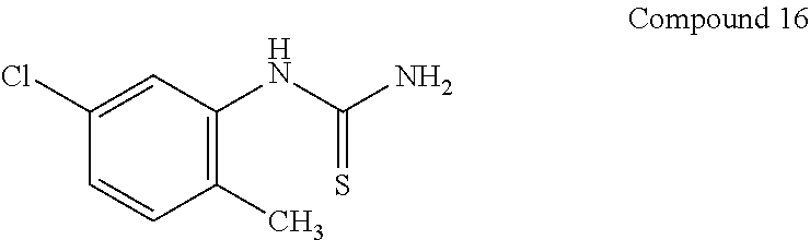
C1(C)=C(NC(N)=S)C=C(Cl)C=C1
